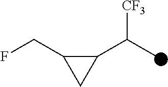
C1(C(C)[CF3])C(CF)C1
